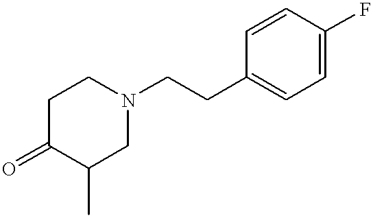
C1C(=O)C(C)CN(CCC2=CC=C(F)C=C2)C1
